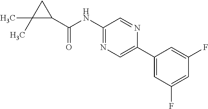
C1(C(=O)NC2=NC=C(C3=CC(F)=CC(F)=C3)N=C2)CC1(C)C
